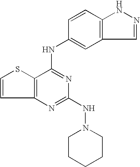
C12=C(C(NC3=CC4=C(C=C3)NN=C4)=NC(NN3CCCCC3)=N1)SC=C2
